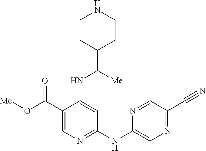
N1=CC(C#N)=NC=C1NC1=NC=C(C(O[Me])=O)C(NC(C2CCNCC2)[Me])=C1
